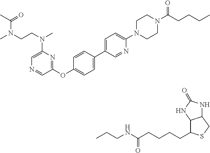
C1(OC2=CC=C(C3=CC=C(N4CCN(C(=O)CCCC)CC4)N=C3)C=C2)=NC(N(CCN(C(C)=O)C)C)=CN=C1.CCCNC(=O)CCCCC1C2C(CS1)NC(=O)N2
